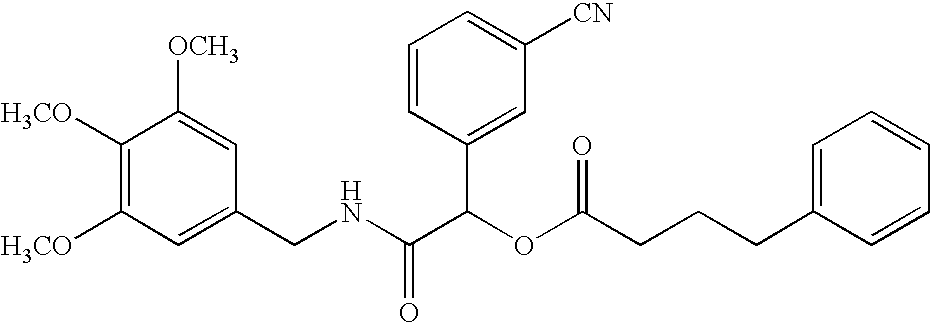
C1(CNC(C(OC(CCCC2=CC=CC=C2)=O)C2=CC([CN])=CC=C2)=O)=CC([H3CO])=C([H3CO])C([OCH3])=C1
